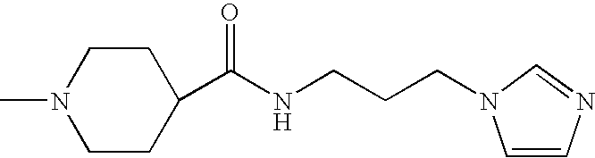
C1CC(C(NCCCN2C=CN=C2)=O)CCN1C
